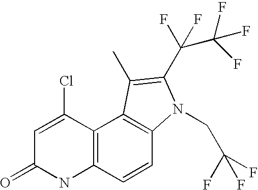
C1=C(Cl)C2=C(NC1=O)C=CC1=C2C(C)=C(C(F)(F)C(F)(F)F)N1CC(F)(F)F
